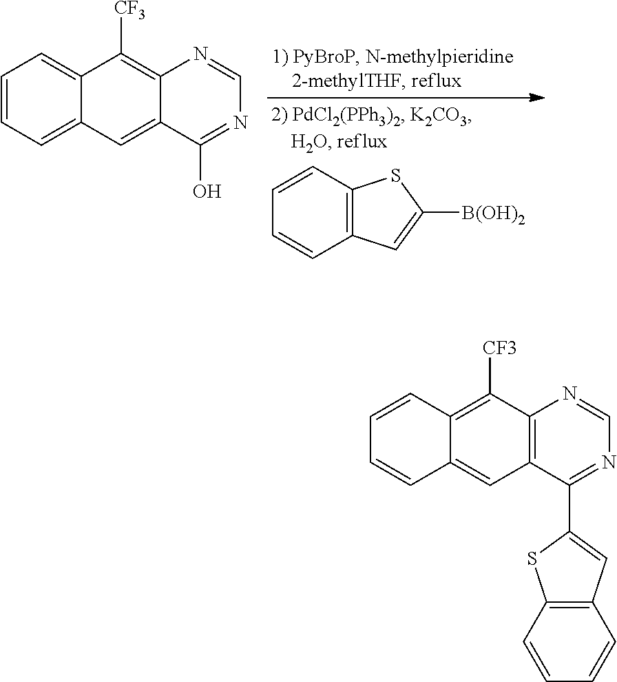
C1=CC2=C(C=C1)SC([B(OH)2])=C2.C1=NC2=C([CF3])C3=CC=CC=C3C=C2C(O)=N1.C1=NC2=C(C=C3C(=C2[CF3])C=CC=C3)C(C2=CC3=C(S2)C=CC=C3)=N1
